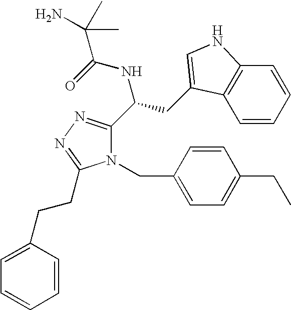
N1(CC2=CC=C(CC)C=C2)C(C(CC2=CNC3=C2C=CC=C3)NC(C(C)(C)N)=O)=NN=C1CCC1=CC=CC=C1
